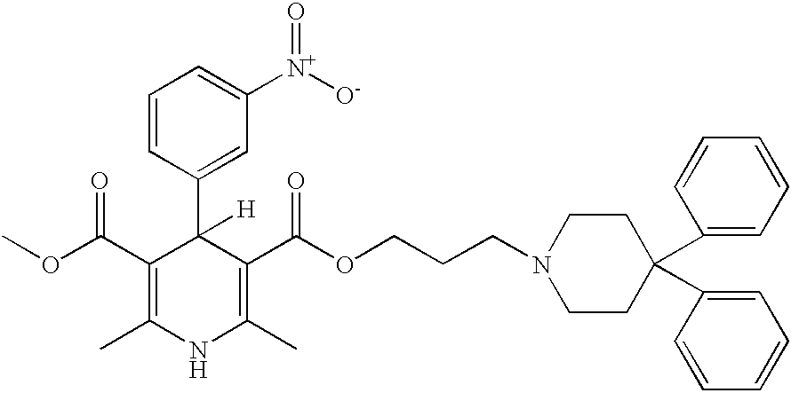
C1=CC(C2([H])C(C(OC)=O)=C(C)NC(C)=C2C(OCCCN2CCC(C3=CC=CC=C3)(C3=CC=CC=C3)CC2)=O)=CC([N+]([O-])=O)=C1
